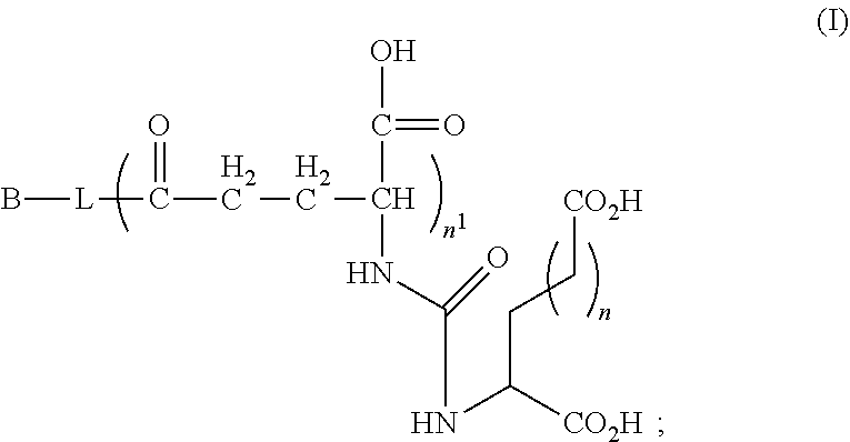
B[L]C(CCC(NC(NC([CO2H])CC[CO2H])=O)C(O)=O)=O
